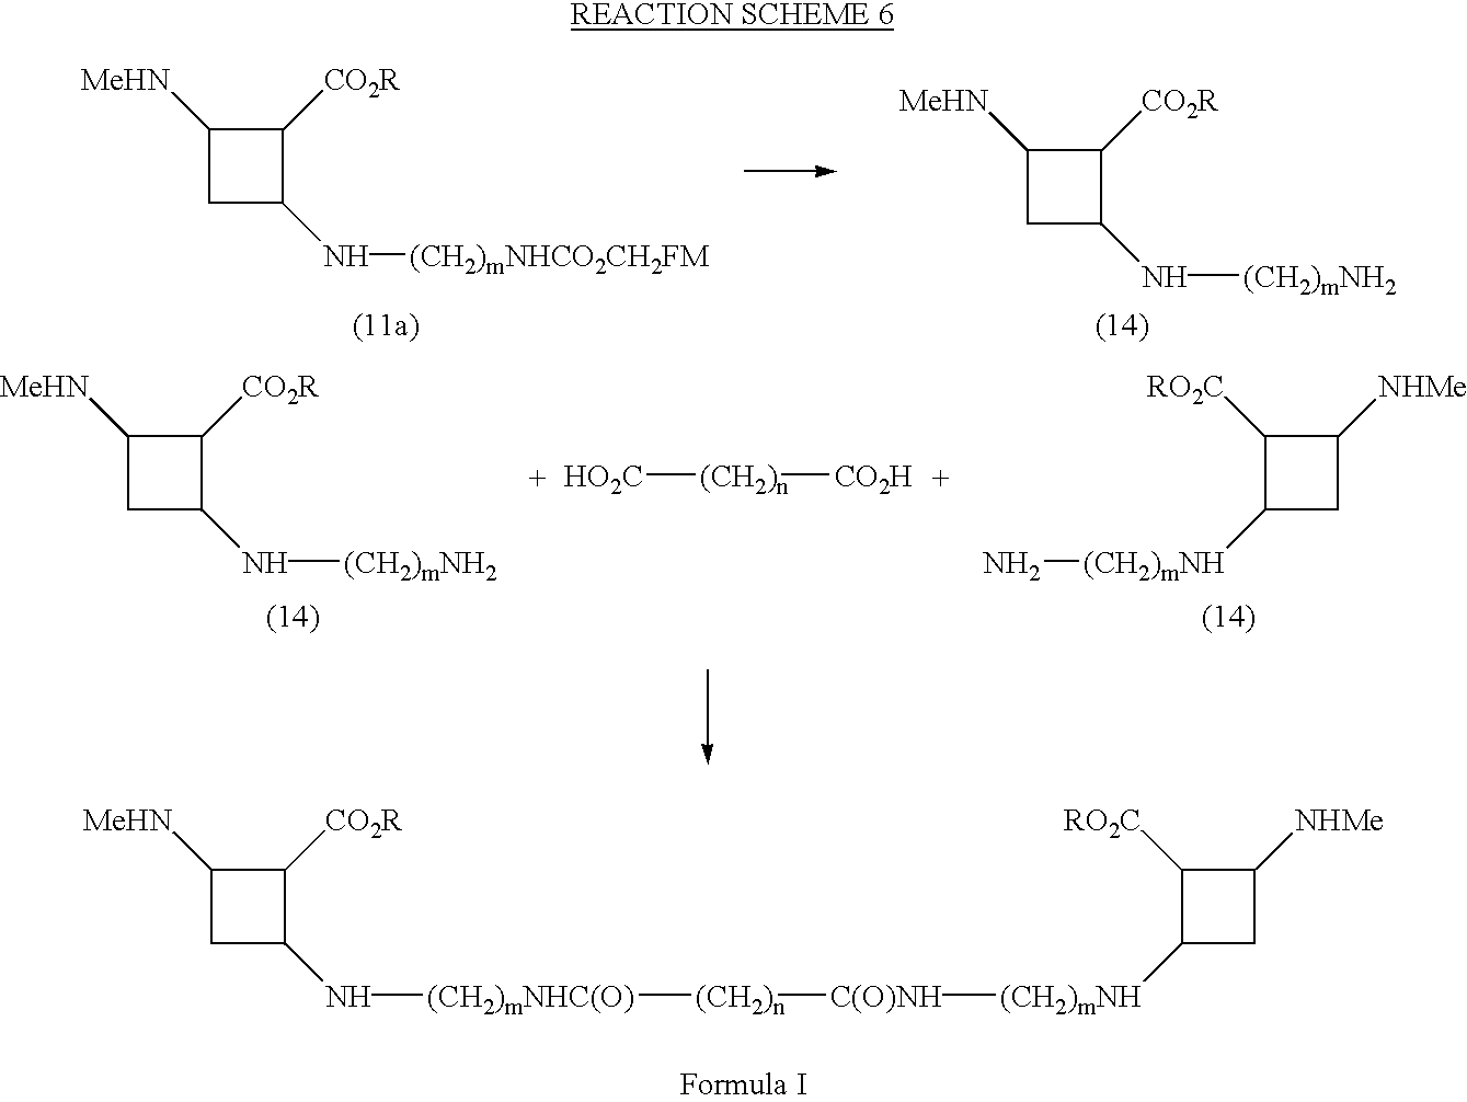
C1([MeHN])CC(N[(CH2)mNHCO2CH2FM])C1[CO2R].C1([MeHN])CC(N[(CH2)mNH2])C1[CO2R].C1([MeHN])CC(N[(CH2)mNHC(O)][(CH2)n][C(O)NH][(CH2)mNH]C2C([RO2C])C([NHMe])C2)C1[CO2R].C1([MeHN])CC(N[(CH2)mNH2])C1[CO2R].C1([RO2C])C([(CH2)mNH]N)CC1[NHMe].[HO2C][(CH2)n][CO2H]
